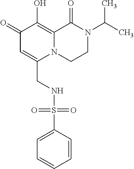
C1(=O)C=C(CNS(C2=CC=CC=C2)(=O)=O)N2C(=C1O)C(=O)N(C(C)C)CC2
